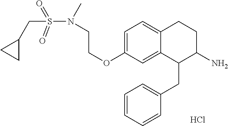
C1=C(OCCN(S(=O)(=O)CC2CC2)C)C=C2C(=C1)CCC(N)C2CC1=CC=CC=C1.Cl
